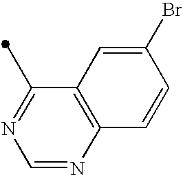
C1(C)=NC=NC2=C1C=C(Br)C=C2
